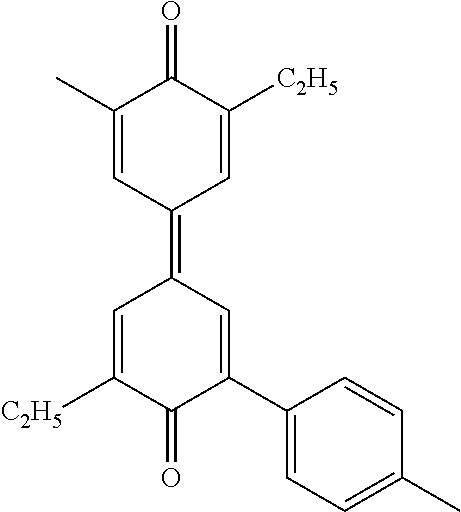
C1(C)=CC(=C2C=C([C2H5])C(=O)C(C3=CC=C(C)C=C3)=C2)C=C([C2H5])C1=O
